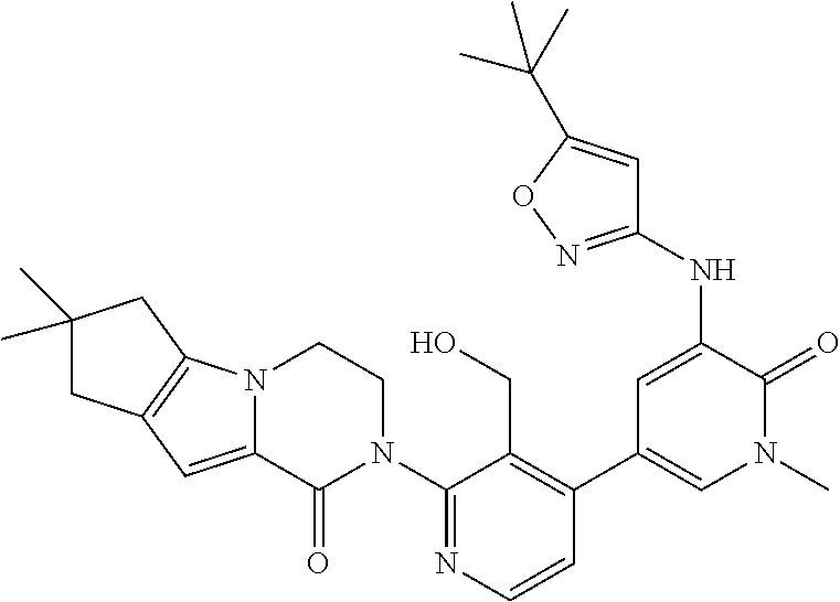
C12=C(N3C(=C1)C(=O)N(C1=NC=CC(C4=CN(C)C(=O)C(NC5=NOC(C(C)(C)C)=C5)=C4)=C1CO)CC3)CC(C)(C)C2
